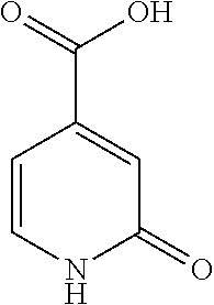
C1=CNC(=O)C=C1C(=O)O
